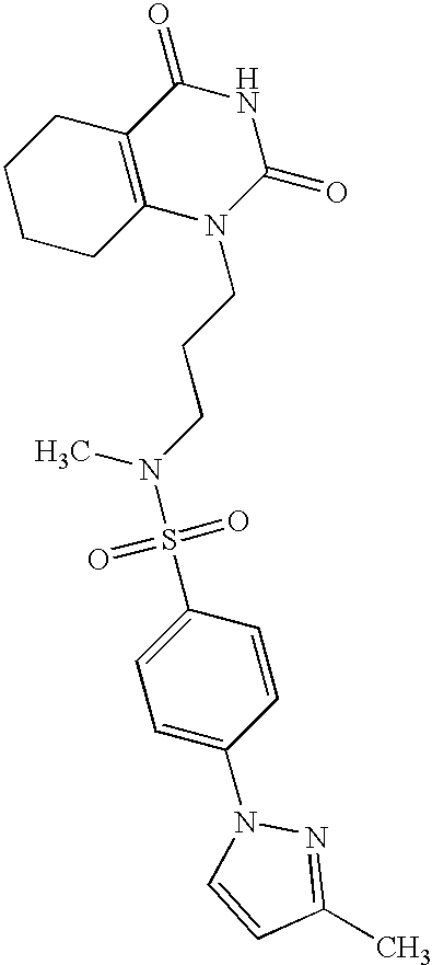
C1CCC2=C(C1)C(=O)NC(=O)N2CCCN(S(=O)(=O)C1=CC=C(N2C=CC(C)=N2)C=C1)C
